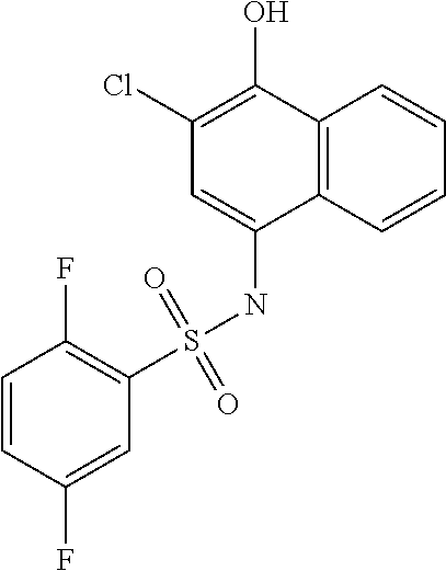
C12=C(C=CC=C1)C(NS(C1=C(F)C=CC(F)=C1)(=O)=O)=CC(Cl)=C2O
